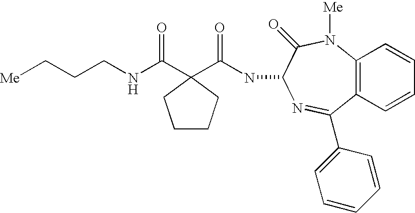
[Me]CCCNC(=O)C1(C(NC2C(=O)N([Me])C3=C(C(C4=CC=CC=C4)=N2)C=CC=C3)=O)CCCC1
